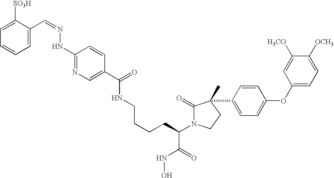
C1=CC=C(C=NNC2=NC=C(C(NCCCCC(N3CCC(C)(C4=CC=C(OC5=CC=C([OCH3])C([H3CO])=C5)C=C4)C3=O)C(NO)=O)=O)C=C2)C([SO3H])=C1
